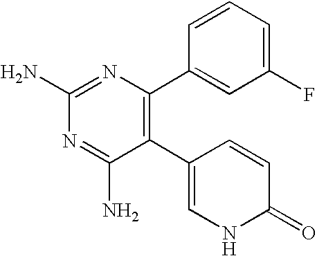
C1(N)=NC(C2=CC(F)=CC=C2)=C(C2=CNC(=O)C=C2)C(N)=N1
